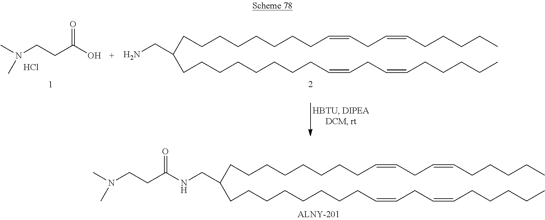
N(CCC(O)=O)(C)C.Cl.C(CCCCCCCC=CCC=CCCCCC)C(CCCCCCCCC=CCC=CCCCCC)CN.C(CCCCCCCC=CCC=CCCCCC)C(CCCCCCCCC=CCC=CCCCCC)CNC(CCN(C)C)=O
